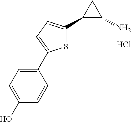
C1(C2=CC=C(C3C(N)C3)S2)=CC=C(O)C=C1.Cl
